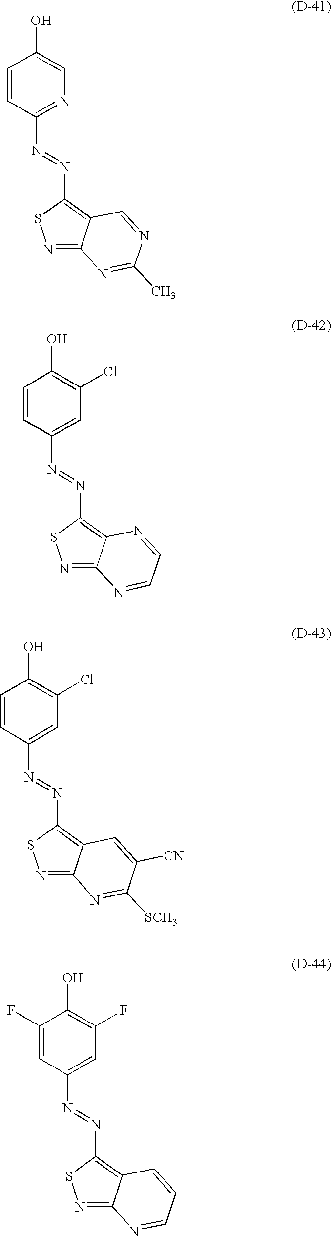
N1=C2C(=C(N=NC3=NC=C(O)C=C3)S1)C=NC(C)=N2.N1=C2C(=C(N=NC3=CC(Cl)=C(O)C=C3)S1)N=CC=N2.N1=C2C(=C(N=NC3=CC(Cl)=C(O)C=C3)S1)C=C([CN])C([SCH3])=N2.N1=C2C(=C(N=NC3=CC(F)=C(O)C(F)=C3)S1)C=CC=N2
